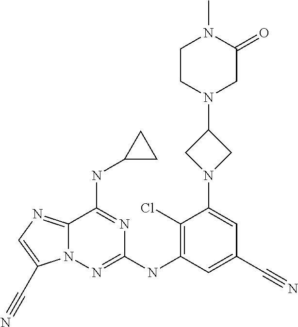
C12=NC=C(C#N)N1N=C(NC1=C(Cl)C(N3CC(N4CC(=O)N(C)CC4)C3)=CC(C#N)=C1)N=C2NC1CC1
